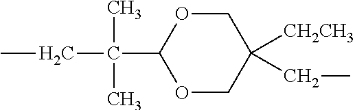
CCC(C)(C)C1OCC([CH2CH3])(CC)CO1
